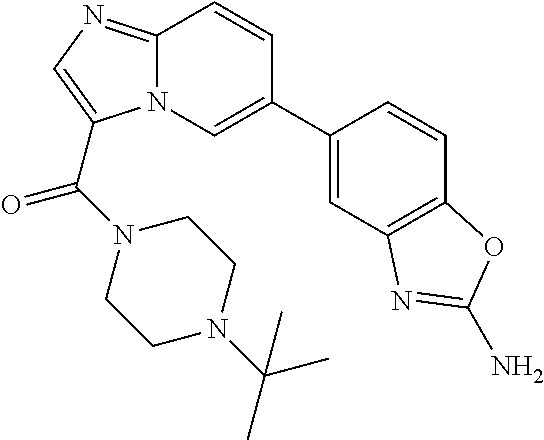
C12=NC=C(C(N3CCN(C(C)(C)C)CC3)=O)N1C=C(C1=CC3=C(C=C1)OC(N)=N3)C=C2
